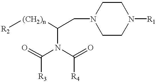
O=C(N(C(=O)[R4])C(CN1CCN([R1])CC1)[(CH2)n][R2])[R3]
